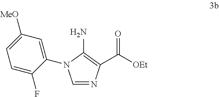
C(=O)([OEt])C1=C(N)N(C2=CC([MeO])=CC=C2F)C=N1
